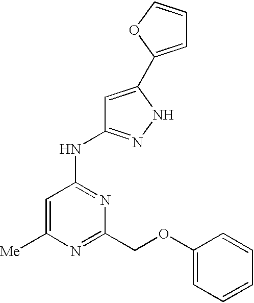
C1=C([Me])N=C(COC2=CC=CC=C2)N=C1NC1=NNC(C2=CC=CO2)=C1
